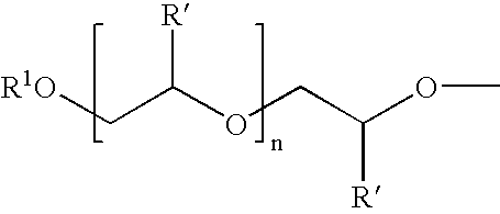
[R1O]CC(OCC(OC)[R])[R]
